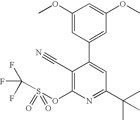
C1(OC)=CC(C2=CC(C(C)(C)C)=NC(OS(C(F)(F)F)(=O)=O)=C2C#N)=CC(OC)=C1
